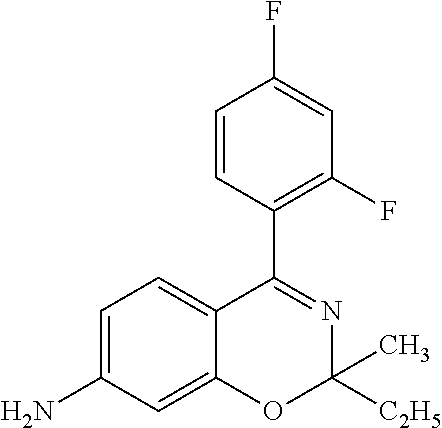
C1=C(N)C=C2C(=C1)C(C1=C(F)C=C(F)C=C1)=NC(C)([C2H5])O2
